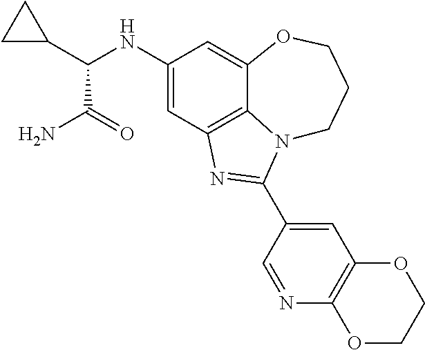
C1(NC(C2CC2)C(N)=O)=CC2=C3C(=C1)OCCCN3C(C1=CC3=C(N=C1)OCCO3)=N2
